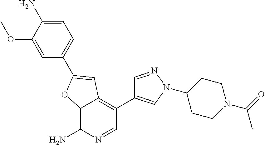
C12=C(N)N=CC(C3=CN(C4CCN(C(C)=O)CC4)N=C3)=C1C=C(C1=CC=C(N)C(OC)=C1)O2
